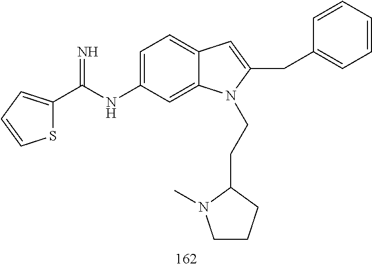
C1=C(NC(C2=CC=CS2)=N)C=C2C(=C1)C=C(CC1=CC=CC=C1)N2CCC1N(C)CCC1
